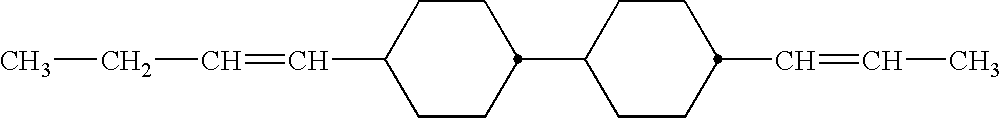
C1CC(C2CCC(C=CC)CC2)CCC1C=CCC
